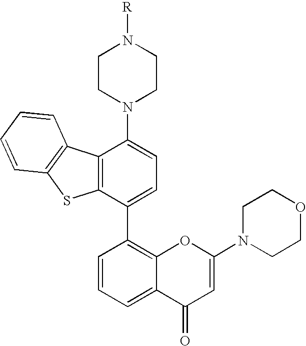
C1(C2=C3C(=CC=C2)C(=O)C=C(N2CCOCC2)O3)=CC=C(N2CCN([R])CC2)C2=C1SC1=C2C=CC=C1
